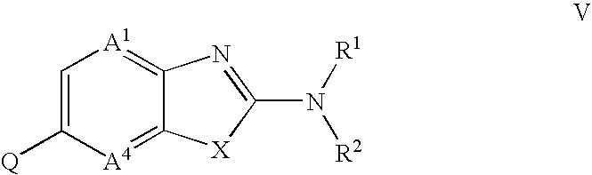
C1([Q])=C[A1]=C2C(=[A4]1)[X]C(N([R1])[R2])=N2
